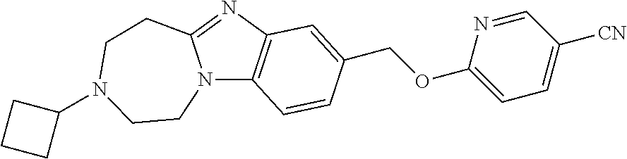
N12C3=C(N=C1CCN(C1CCC1)CC2)C=C(COC1=CC=C([CN])C=N1)C=C3
